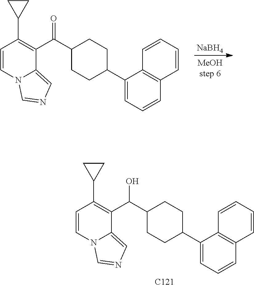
[NaBH4].C1=CN2C(=CN=C2)C(C(=O)C2CCC(C3=CC=CC4=C3C=CC=C4)CC2)=C1C1CC1.C1=CN2C(=CN=C2)C(C(O)C2CCC(C3=CC=CC4=C3C=CC=C4)CC2)=C1C1CC1.[C121]
